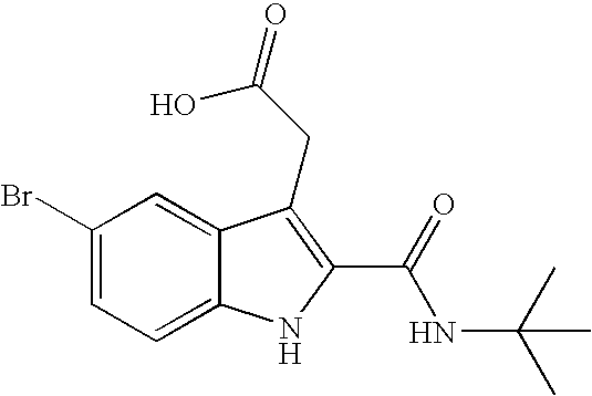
C1(Br)=CC=C2C(=C1)C(CC(O)=O)=C(C(NC(C)(C)C)=O)N2
